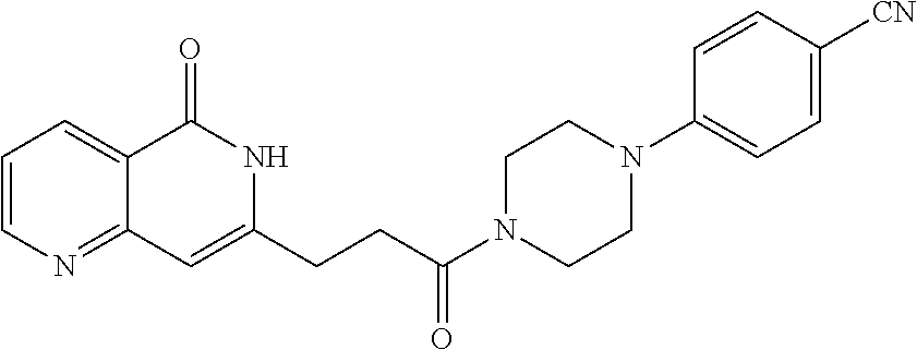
C1=CN=C2C(=C1)C(=O)NC(CCC(N1CCN(C3=CC=C([CN])C=C3)CC1)=O)=C2
